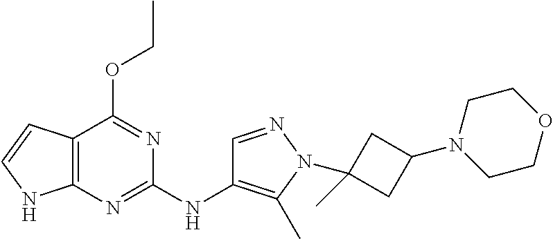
C12=C(N=C(NC3=C(C)N(C4(C)CC(N5CCOCC5)C4)N=C3)N=C1OCC)NC=C2
